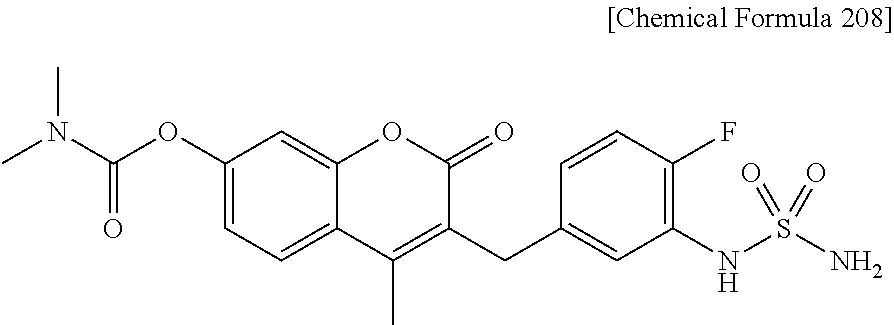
CN(C(OC1=CC=C2C(=C1)OC(=O)C(CC1=CC(NS(N)(=O)=O)=C(F)C=C1)=C2C)=O)C
